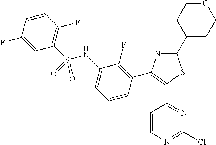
C1(C2CCOCC2)=NC(C2=C(F)C(NS(C3=C(F)C=CC(F)=C3)(=O)=O)=CC=C2)=C(C2=NC(Cl)=NC=C2)S1
